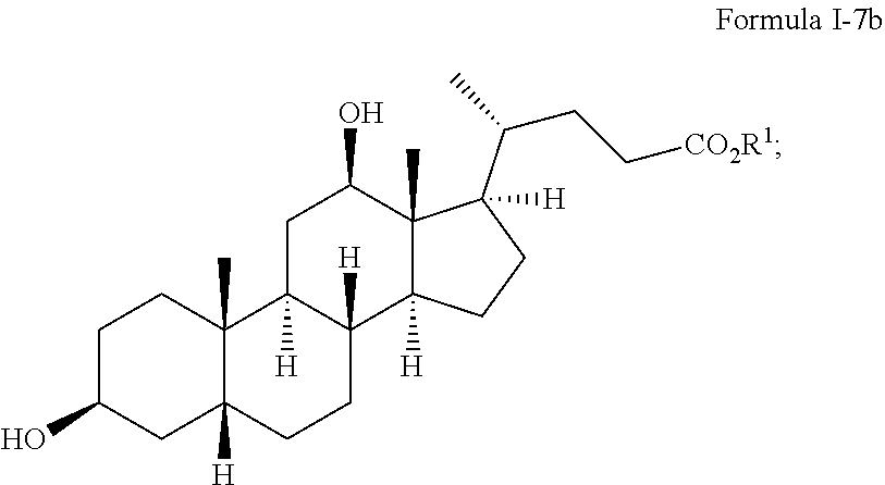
C1C(O)CC2([H])C(C)(C1)C1([H])C([H])(CC2)C2([H])C(C)(C(O)C1)C(C(CC[CO2R1])C)([H])CC2
